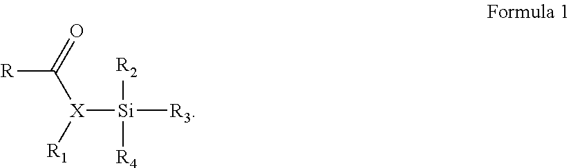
[R]C(=O)[X]([R1])[Si]([R3])([R2])[R4]
